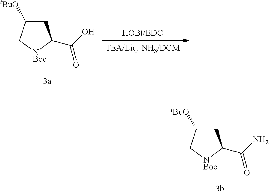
C1C([tBuO])C[NBoc]C1C(O)=O.C1C([tBuO])C[NBoc]C1C(N)=O
